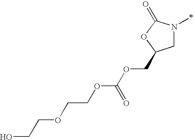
C1N(C)C(=O)OC1COC(OCCOCCO)=O
